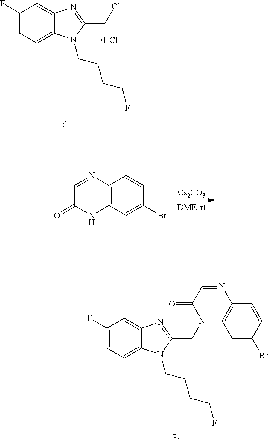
C1(F)=CC=C2C(=C1)N=C(CN1C3=C(N=CC1=O)C=CC(Br)=C3)N2CCCCF.[P1].C1(F)=CC=C2C(=C1)N=C(CCl)N2CCCCF.Cl.[Cs2CO3].C12=C(C=C(Br)C=C1)NC(=O)C=N2
